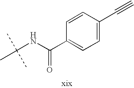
CC(NC(C1=CC=C(C#C)C=C1)=O)(C)C
